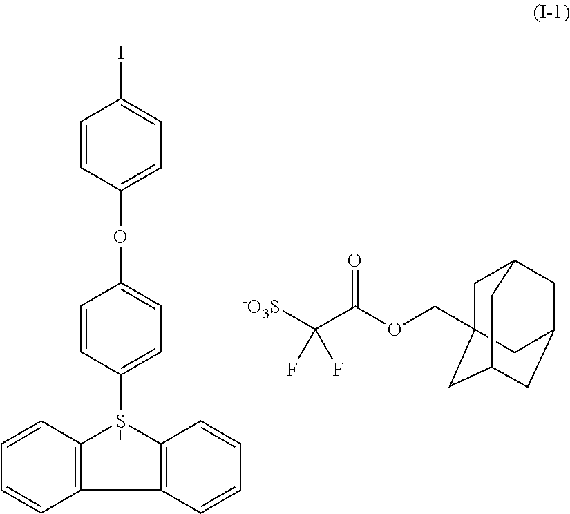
C1=CC(OC2=CC=C([S+]3C4=C(C5=C3C=CC=C5)C=CC=C4)C=C2)=CC=C1I.C(C(OCC12CC3CC(CC(C1)C3)C2)=O)([-O3S])(F)F
